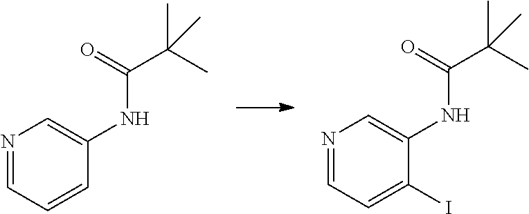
N1=CC=CC(NC(C(C)(C)C)=O)=C1.N1=CC=C(I)C(NC(C(C)(C)C)=O)=C1
